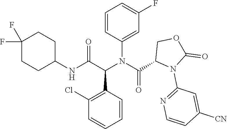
C1=C(N(C(C2N(C3=NC=CC([CN])=C3)C(=O)OC2)=O)C(C(NC2CCC(F)(F)CC2)=O)C2=C(Cl)C=CC=C2)C=CC=C1F
